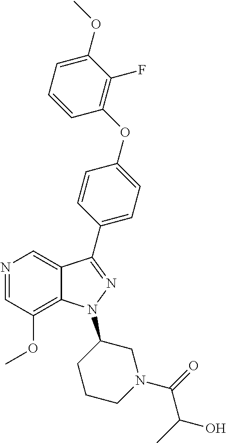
N1=CC(OC)=C2C(=C1)C(C1=CC=C(OC3=C(F)C(OC)=CC=C3)C=C1)=NN2C1CCCN(C(=O)C(O)C)C1
